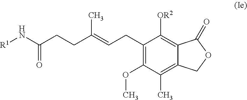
C1(CC=C(CCC(=O)N[R1])C)=C(OC)C(C)=C2C(=C1[OR2])C(=O)OC2
